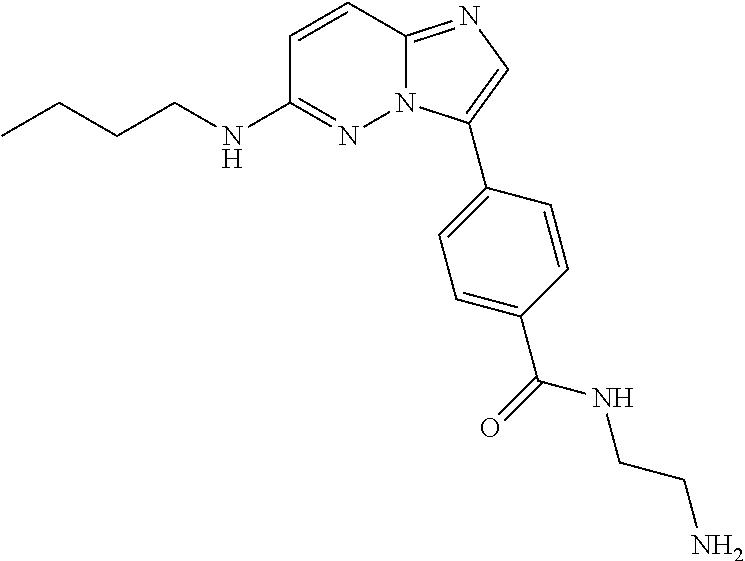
C1=CC2=NC=C(C3=CC=C(C(=O)NCCN)C=C3)N2N=C1NCCCC
